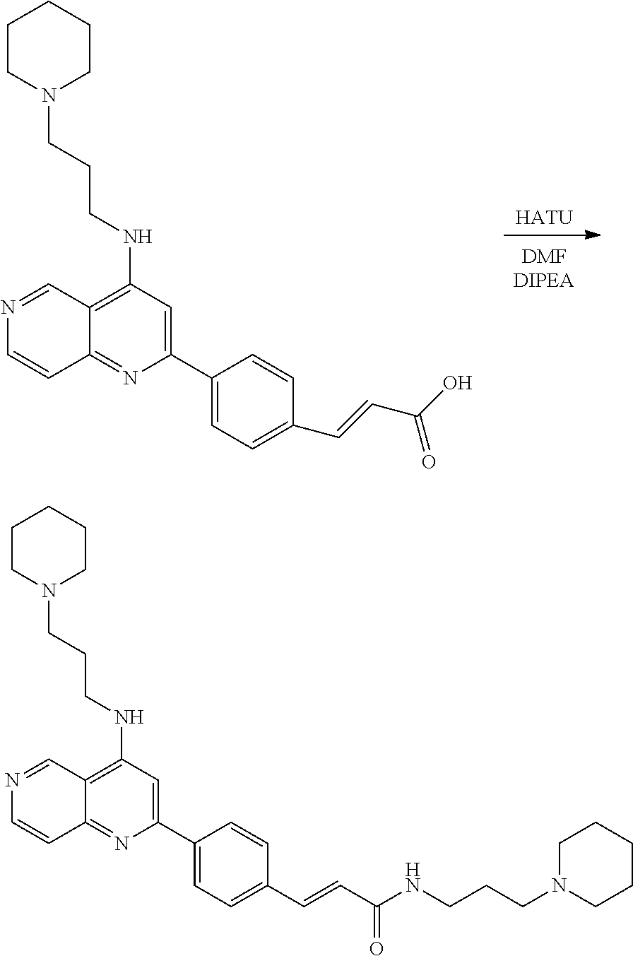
[HATU].C1(C2=CC(NCCCN3CCCCC3)=C3C(=N2)C=CN=C3)=CC=C(C=CC(O)=O)C=C1.C1(C2=CC(NCCCN3CCCCC3)=C3C(=N2)C=CN=C3)=CC=C(C=CC(NCCCN2CCCCC2)=O)C=C1
